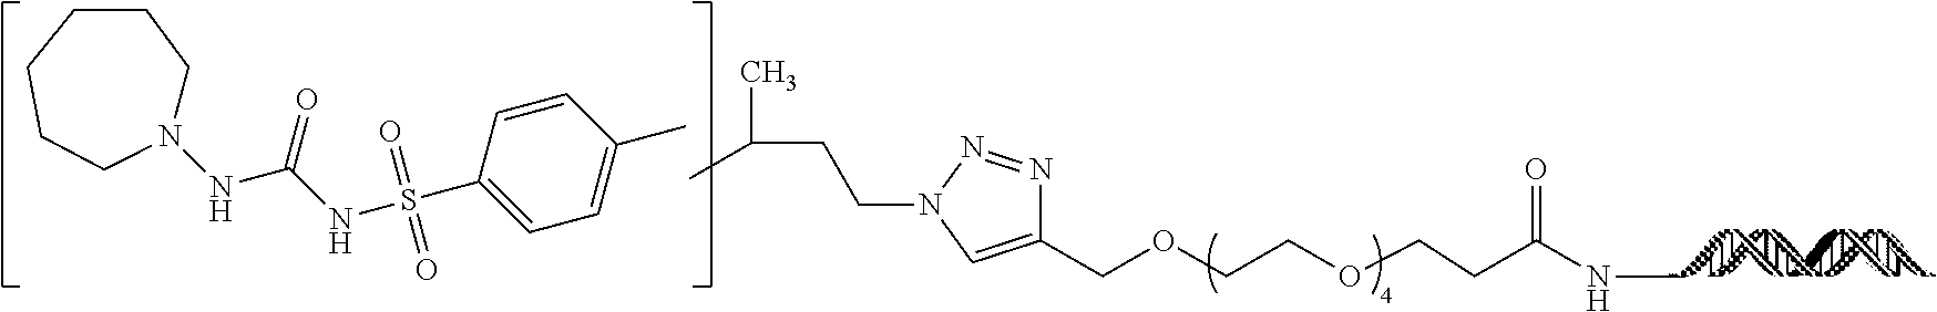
C1(COCCOCCC(NC)=O)=CN(CCC(C)C)N=N1.N1(NC(=O)NS(C2=CC=C(C)C=C2)(=O)=O)CCCCCC1
